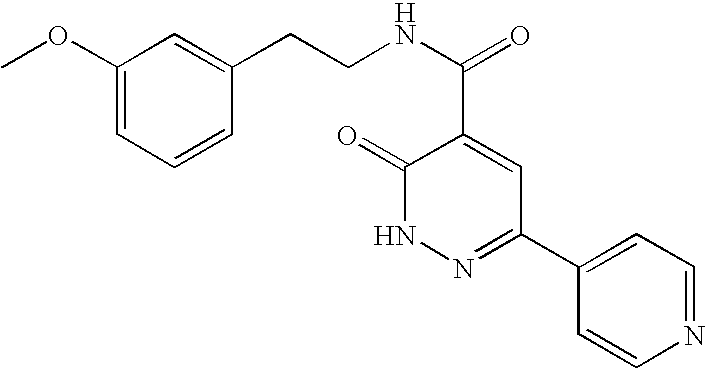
C1=CN=CC=C1C1=NNC(=O)C(C(=O)NCCC2=CC(OC)=CC=C2)=C1
